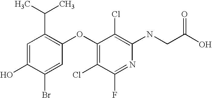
N(C1=C(Cl)C(OC2=C(C(C)C)C=C(O)C(Br)=C2)=C(Cl)C(F)=N1)CC(O)=O
